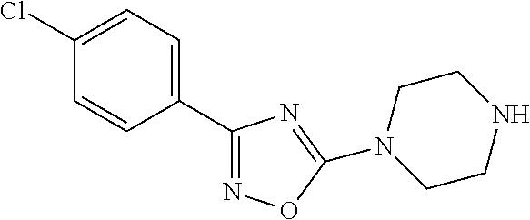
C1(Cl)=CC=C(C2=NOC(N3CCNCC3)=N2)C=C1
